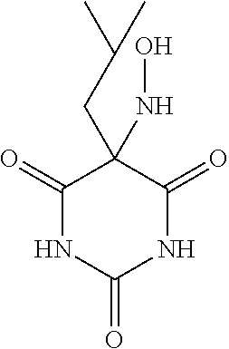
C1(=O)C(CC(C)C)(NO)C(=O)NC(=O)N1
